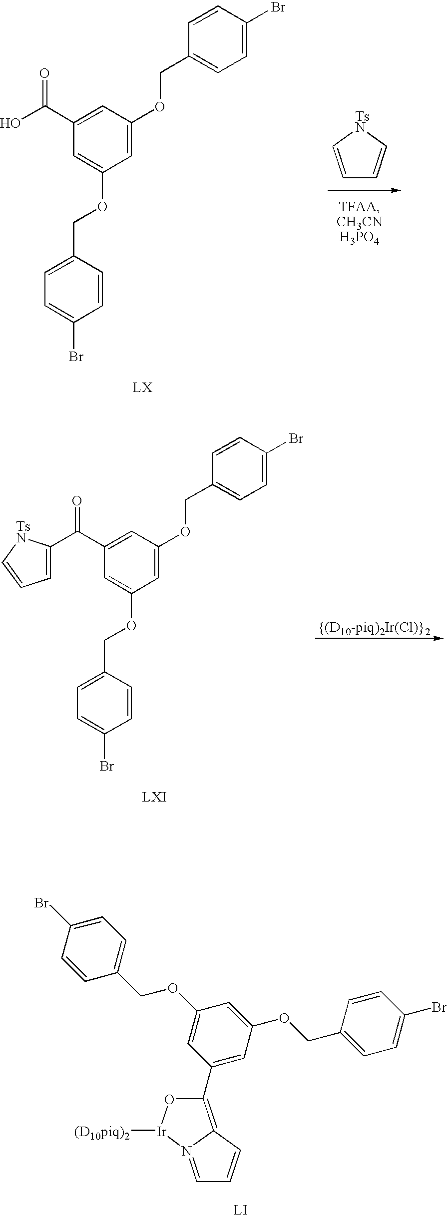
C1=C[TsN]C=C1.C1=CC(COC2=CC(C(=O)O)=CC(OCC3=CC=C(Br)C=C3)=C2)=CC=C1Br.[LX].C1=CC(COC2=CC(C(=O)C3=CC=C[TsN]3)=CC(OCC3=CC=C(Br)C=C3)=C2)=CC=C1Br.[LXI].C1=C(Br)C=CC(COC2=CC(C3=C4N(=CC=C4)[Ir]([(D10piq)2])O3)=CC(OCC3=CC=C(Br)C=C3)=C2)=C1
